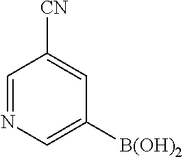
C1=NC=C([B(OH)2])C=C1[CN]
